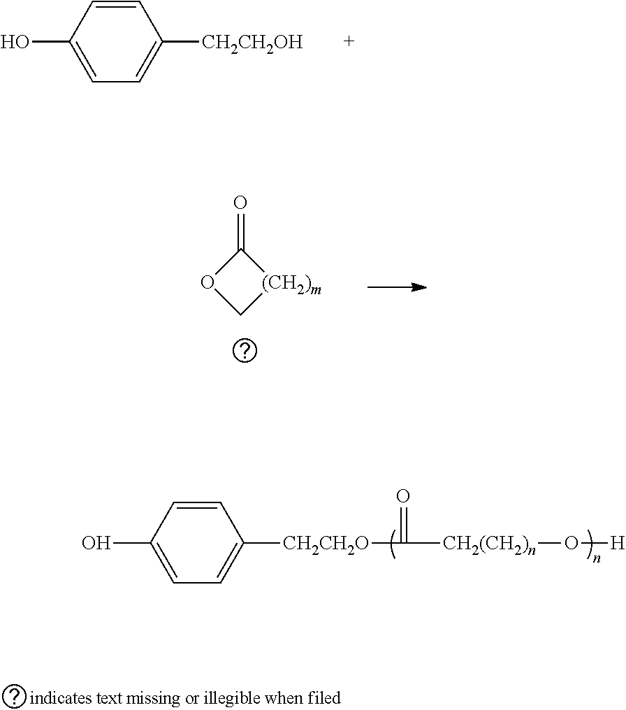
C1=C(O)C=CC([CH2CH2OH])=C1.C1=C(O)C=CC([CH2CH2O]C(=O)[CH2(CH2)n]O[H])=C1.O1C[(CH2)m]C1=O
